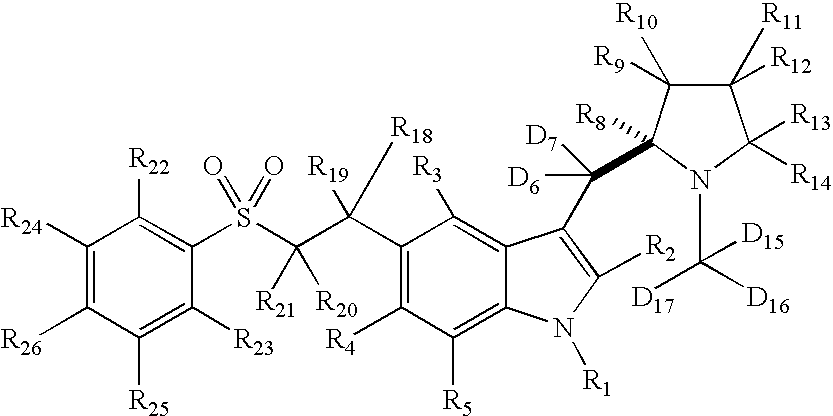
C1([R24])=C([R26])C([R25])=C([R23])C(S(C(C(C2=C([R4])C([R5])=C3C(=C2[R3])C(C([D6])([D7])C2([R8])C([R9])([R10])C([R11])([R12])C([R13])([R14])N2C([D17])([D15])[D16])=C([R2])N3[R1])([R19])[R18])([R21])[R20])(=O)=O)=C1[R22]
